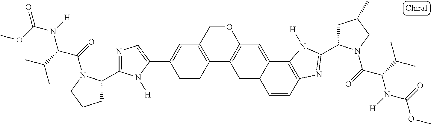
C12=C(COC3=C1C=C1C(=C3)C3=C(C=C1)N=C(C1CC(C)CN1C(=O)C(C(C)C)N([H])C(=O)OC)N3[H])C=C(C1=CN=C(C3CCCN3C(=O)C(C(C)C)N([H])C(OC)=O)N1[H])C=C2
